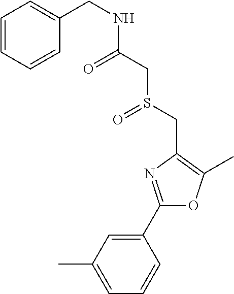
C1=C(C)C=C(C2=NC(CS(=O)CC(=O)NCC3=CC=CC=C3)=C(C)O2)C=C1
